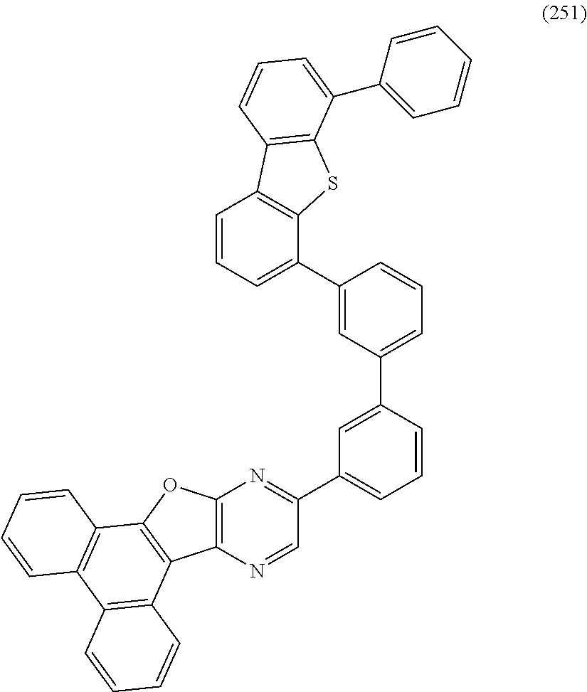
C12=C(N=CC(C3=CC=CC(C4=CC=CC(C5=CC=CC6=C5SC5=C6C=CC=C5C5=CC=CC=C5)=C4)=C3)=N1)C1=C(O2)C2=C(C3=C1C=CC=C3)C=CC=C2
